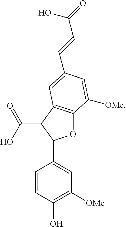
C1=CC(O)=C([OMe])C=C1C1OC2=C(C1C(O)=O)C=C(C=CC(=O)O)C=C2[OMe]
